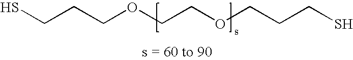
SCCCOCCOCCCS
